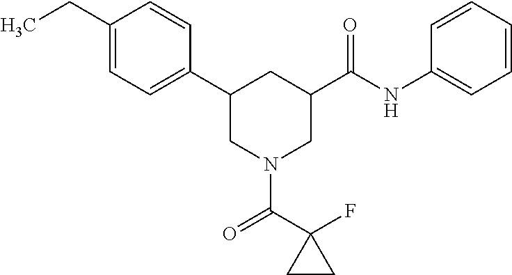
C1(CC)=CC=C(C2CN(C(C3(F)CC3)=O)CC(C(NC3=CC=CC=C3)=O)C2)C=C1
